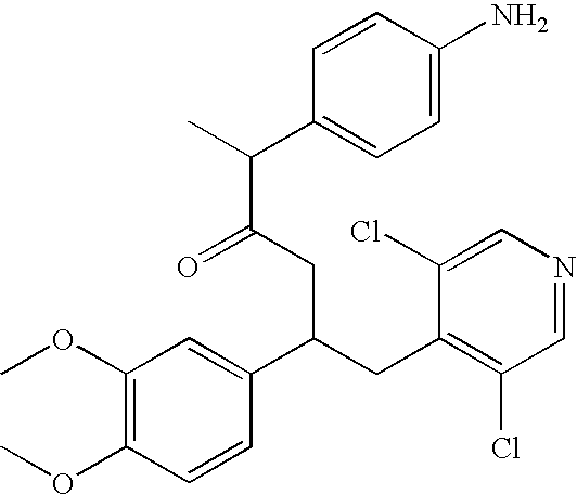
C1(OC)=C(OC)C=CC(C(CC2=C(Cl)C=NC=C2Cl)CC(=O)C(C2=CC=C(N)C=C2)C)=C1
